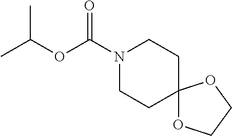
CC(C)OC(=O)N1CCC2(CC1)OCCO2
